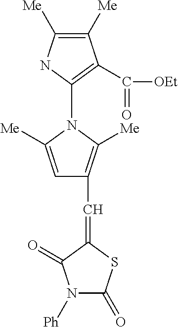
[Ph]N1C(=O)SC(=CC2=C([Me])N(C3=C(C([OEt])=O)C([Me])=C([Me])N3)C([Me])=C2)C1=O
